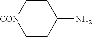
C1C[CON]CCC1N
